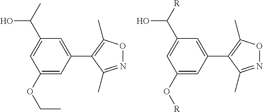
N1=C(C)C(C2=CC(C(C)O)=CC(OCC)=C2)=C(C)O1.N1=C(C)C(C2=CC(C([R])O)=CC(O[R])=C2)=C(C)O1
